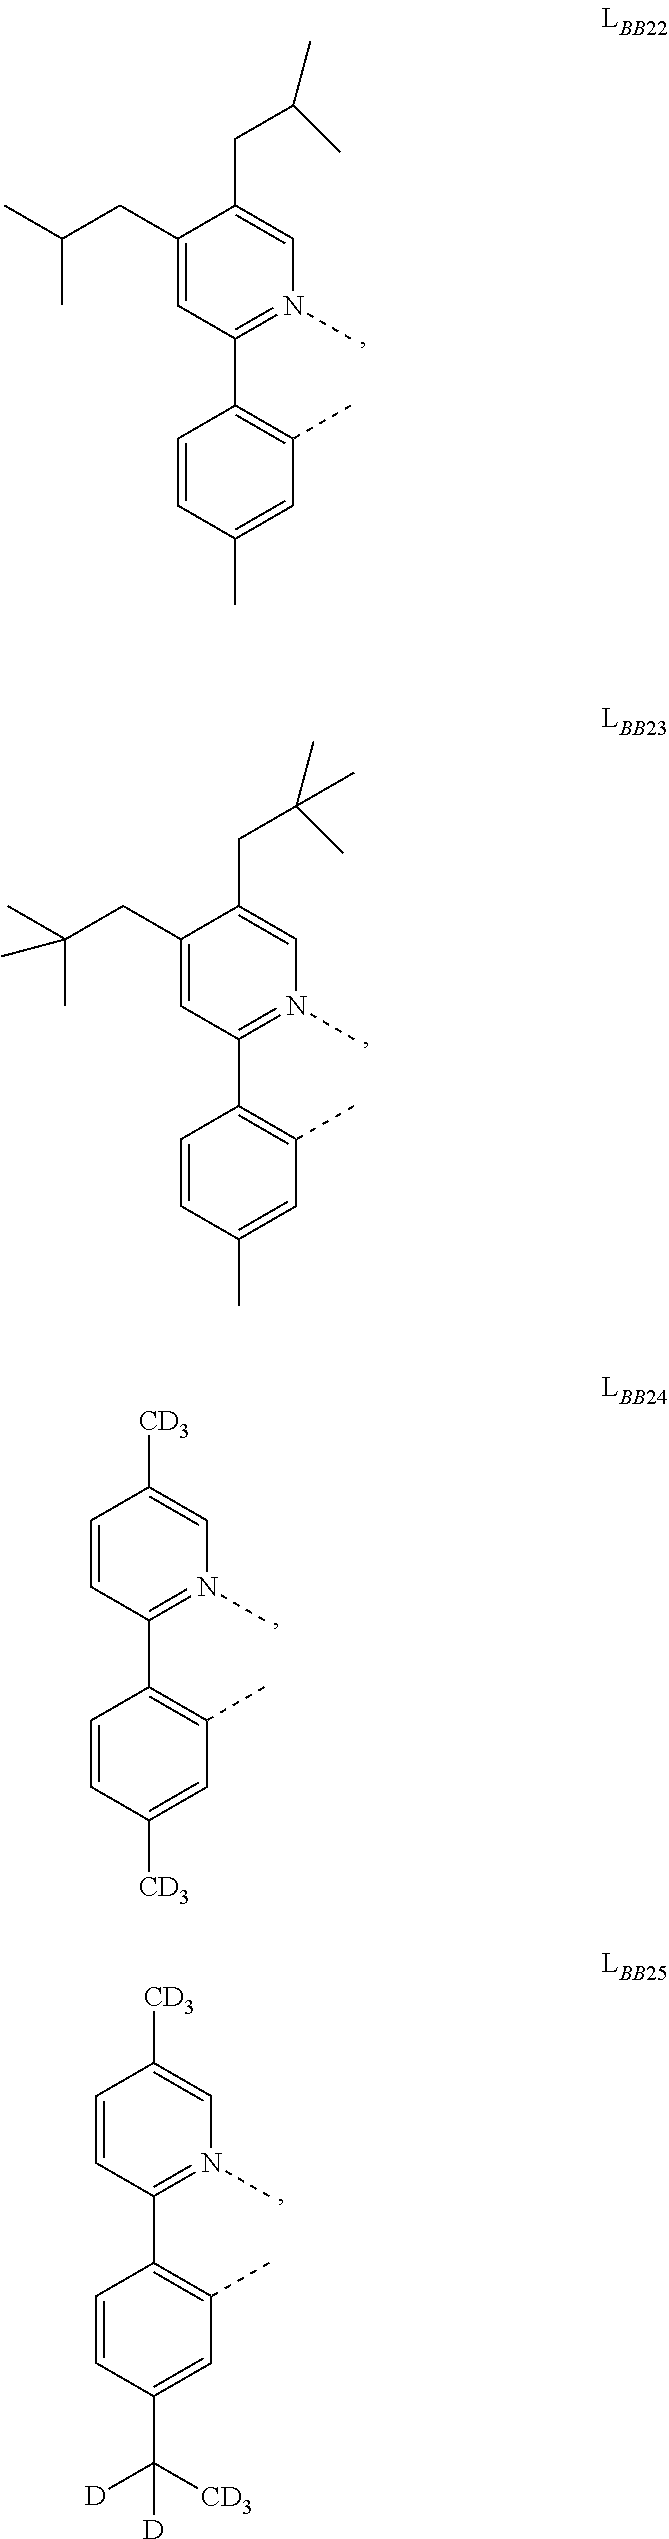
C1(CC(C)C)=CC(C2=C(C)C=C(C)C=C2)=N(C)C=C1CC(C)C.C1(CC(C)(C)C)=CC(C2=C(C)C=C(C)C=C2)=N(C)C=C1CC(C)(C)C.C1=CC(C2=C(C)C=C([CD3])C=C2)=N(C)C=C1[CD3].C1=CC(C2=C(C)C=C(C([D])([CD3])[D])C=C2)=N(C)C=C1[CD3]
